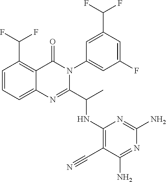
C1=CC=C2C(=C1C(F)F)C(=O)N(C1=CC(F)=CC(C(F)F)=C1)C(C(C)NC1=C(C#N)C(N)=NC(N)=N1)=N2
